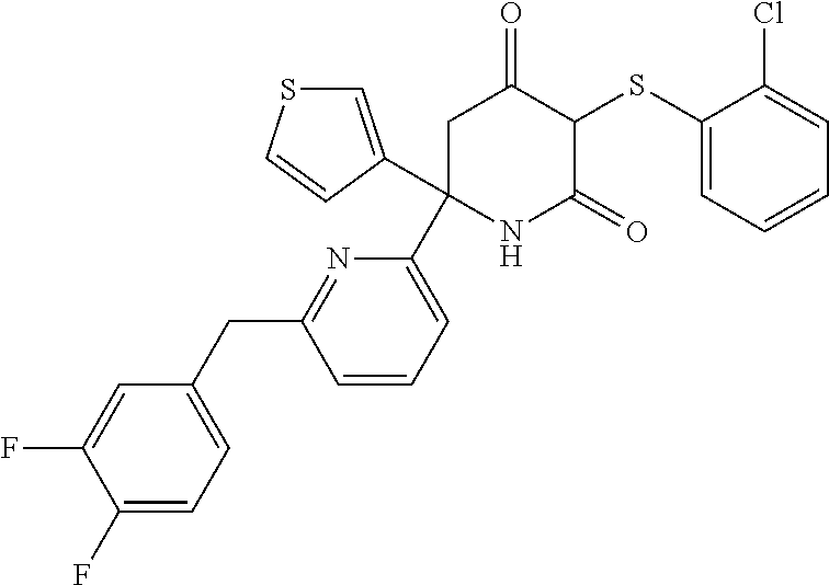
C1(SC2C(=O)CC(C3=CC=CC(CC4=CC=C(F)C(F)=C4)=N3)(C3=CSC=C3)NC2=O)=CC=CC=C1Cl
